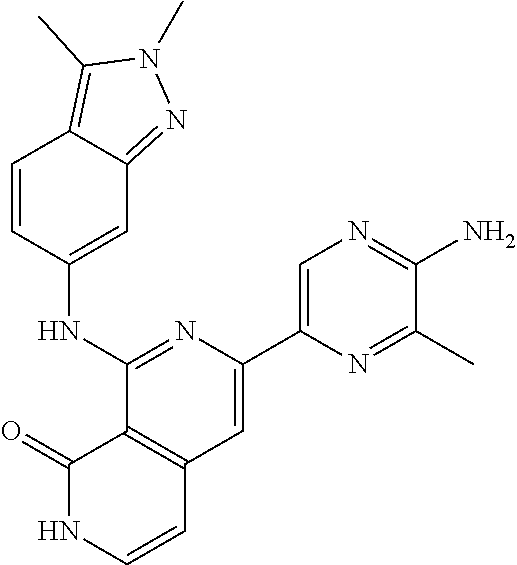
N1=C(NC2=CC3=NN(C)C(C)=C3C=C2)C2=C(C=C1C1=CN=C(N)C(C)=N1)C=CNC2=O
